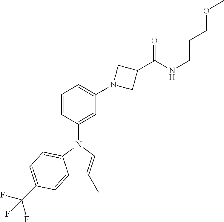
C1=CC(N2C3=CC=C(C(F)(F)F)C=C3C(C)=C2)=CC(N2CC(C(NCCCOC)=O)C2)=C1
